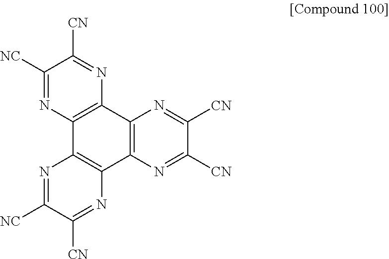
C12=C(N=C([CN])C([CN])=N1)C1=C(C3=C2N=C([CN])C([NC])=N3)N=C([NC])C([CN])=N1
